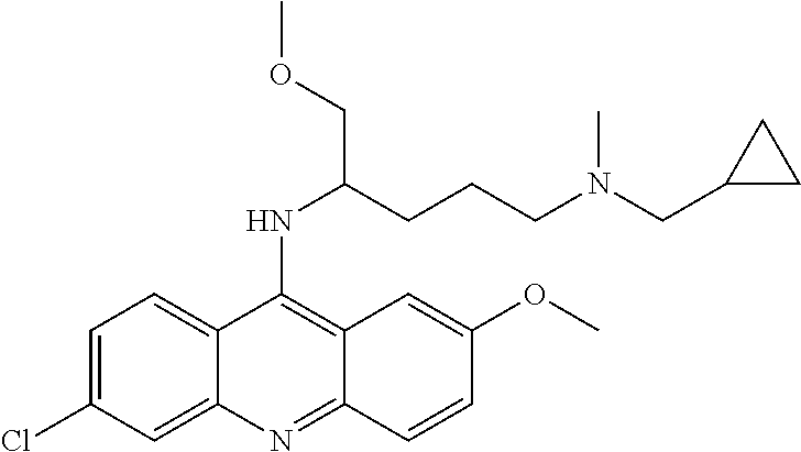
C1=C(Cl)C=C2C(=C1)C(NC(CCCN(CC1CC1)C)COC)=C1C(=N2)C=CC(OC)=C1
